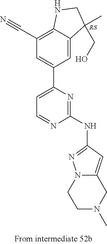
C1(NC2=NN3C(=C2)CN(C)CC3)=NC(C2=CC(C#N)=C3C(=C2)C(C)(CO)CN3)=CC=N1
